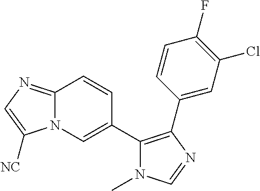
C12=NC=C([NC])N1C=C(C1=C(C3=CC(Cl)=C(F)C=C3)N=CN1C)C=C2
